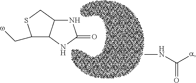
C1(C[w])C2C(CS1)NC(=O)N2.CNC(=O)[a]
